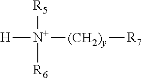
[(CH2)y]([N+]([R6])([R5])[H])[R7]
